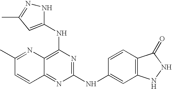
N1=C2C=CC(C)=NC2=C(NC2=CC(C)=NN2)N=C1NC1=CC2=C(C=C1)C(=O)NN2
